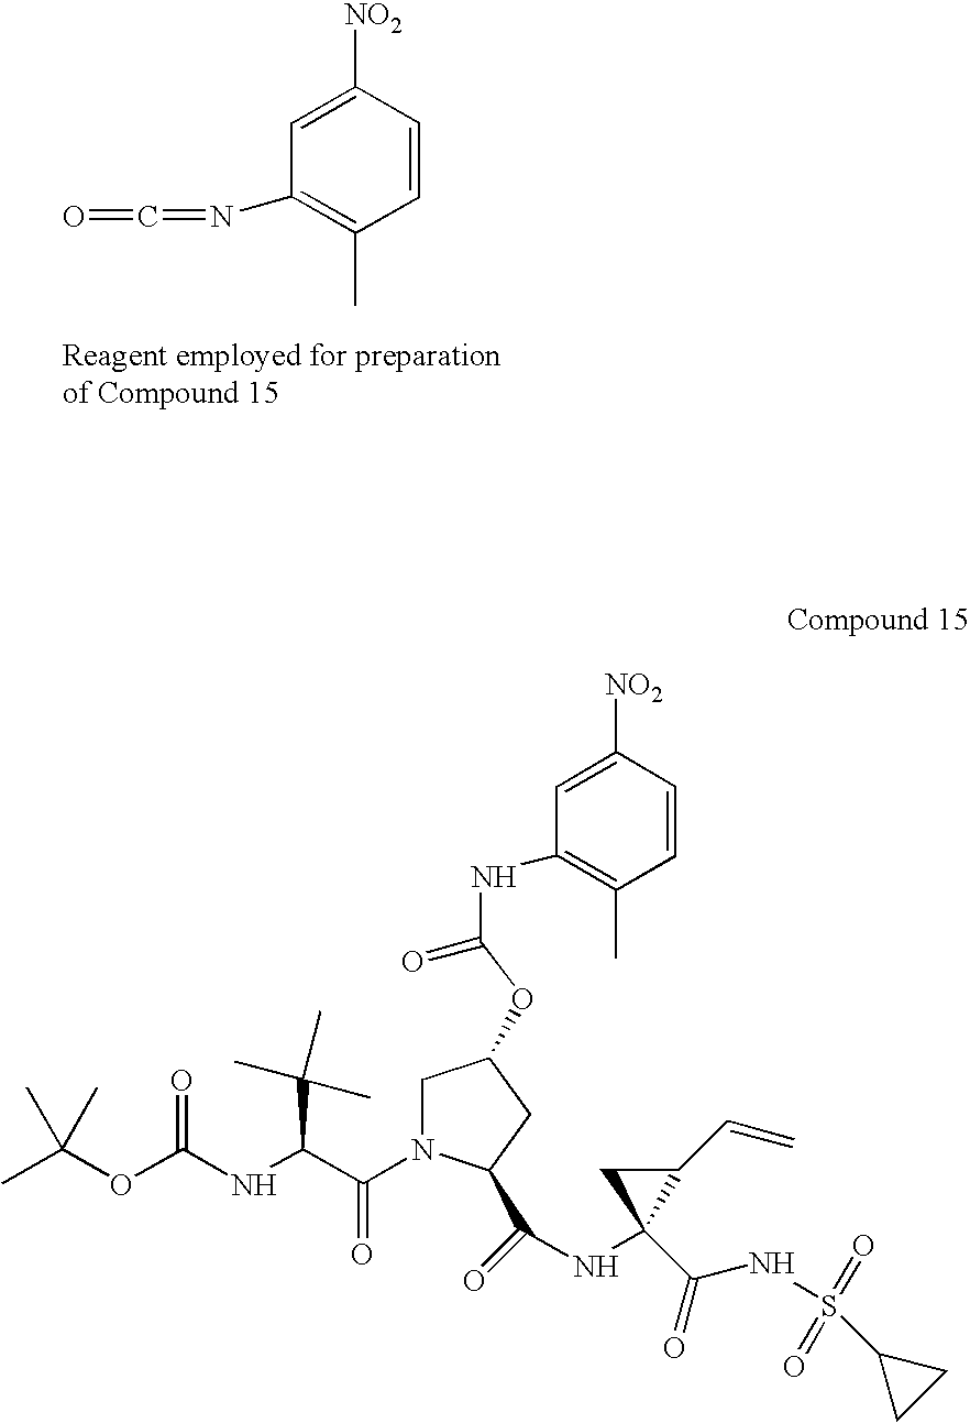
C1=CC([NO2])=CC(N=C=O)=C1C.CC(OC(NC(C(N1CC(OC(=O)NC2=C(C)C=CC([NO2])=C2)CC1C(=O)NC1(C(=O)NS(=O)(=O)C2CC2)C(C=C)C1)=O)C(C)(C)C)=O)(C)C
